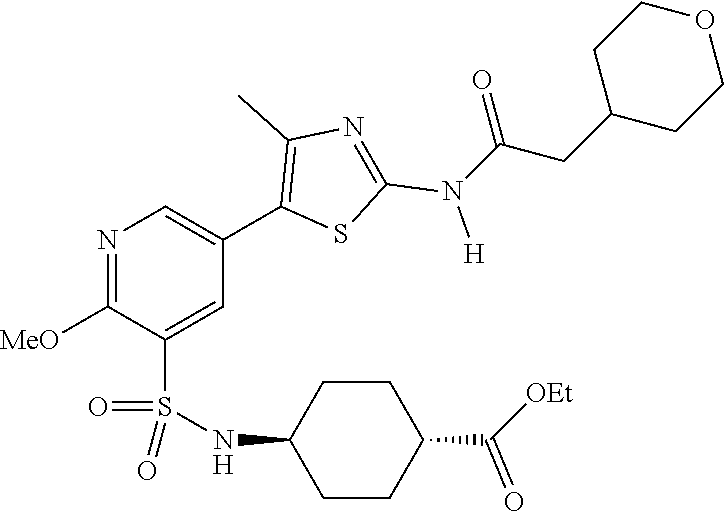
N1=C([MeO])C(S(NC2CCC(C([OEt])=O)CC2)(=O)=O)=CC(C2=C(C)N=C(N([H])C(CC3CCOCC3)=O)S2)=C1
